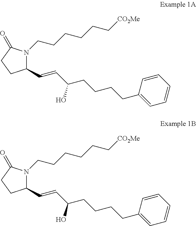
C1(C=CC(CCCCC2=CC=CC=C2)O)N(CCCCCC[CO2Me])C(=O)CC1.C1(C=CC(CCCCC2=CC=CC=C2)O)N(CCCCCC[CO2Me])C(=O)CC1
